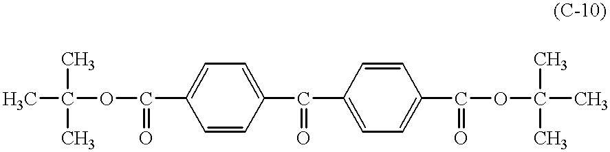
C(OC(C1=CC=C(C(C2=CC=C(C(OC(C)(C)C)=O)C=C2)=O)C=C1)=O)(C)(C)C
